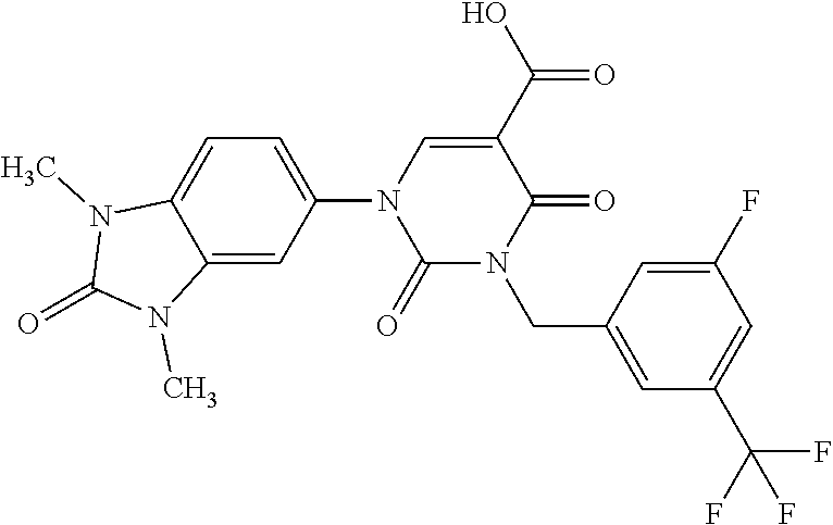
C1(N2C(=O)N(CC3=CC(C(F)(F)F)=CC(F)=C3)C(=O)C(C(O)=O)=C2)=CC=C2C(=C1)N(C)C(=O)N2C
